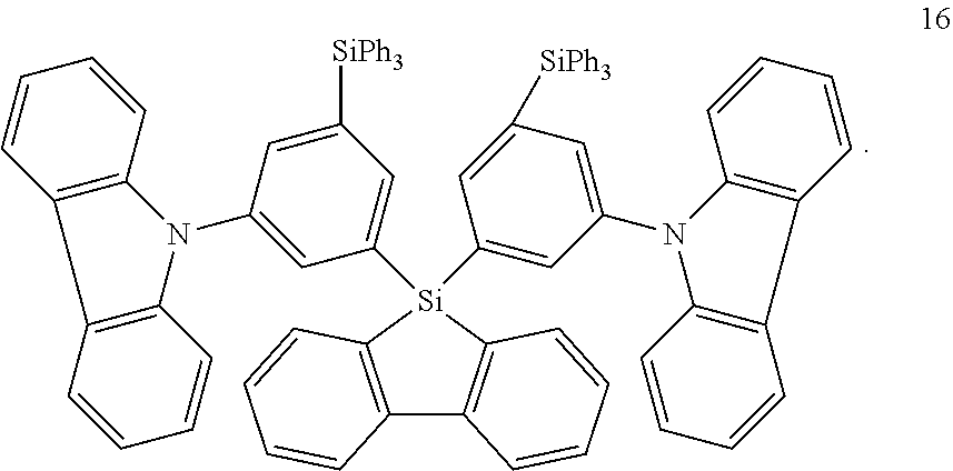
C12=C([Si](C3=CC([SiPh3])=CC(N4C5=C(C=CC=C5)C5=C4C=CC=C5)=C3)(C3=CC(N4C5=C(C=CC=C5)C5=C4C=CC=C5)=CC([SiPh3])=C3)C3=C1C=CC=C3)C=CC=C2
